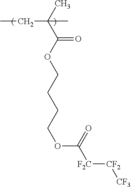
CCC(C(OCCCCOC([F2C][CF2][CF3])=O)=O)(C)C
